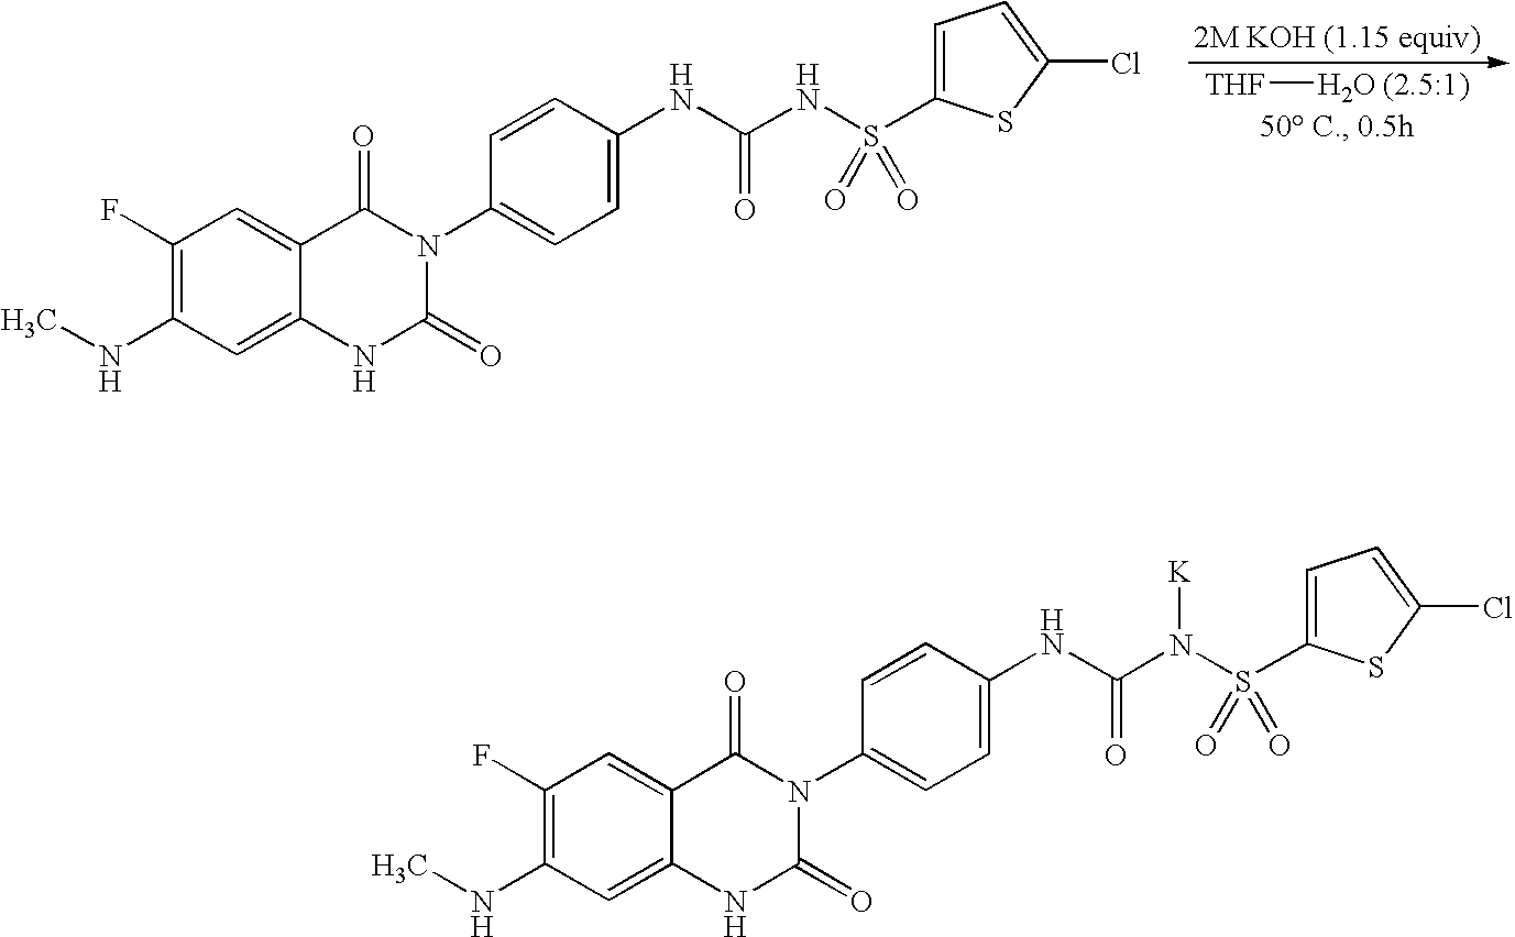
[THF]O.[(2.5:1)].CNC1=C(F)C=C2C(=C1)NC(=O)N(C1=CC=C(NC(NS(=O)(=O)C3=CC=C(Cl)S3)=O)C=C1)C2=O.CNC1=C(F)C=C2C(=C1)NC(=O)N(C1=CC=C(NC(N(S(=O)(=O)C3=CC=C(Cl)S3)[K])=O)C=C1)C2=O
